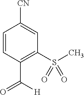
C1=CC(C(=O)[H])=C(S(C)(=O)=O)C=C1[CN]
